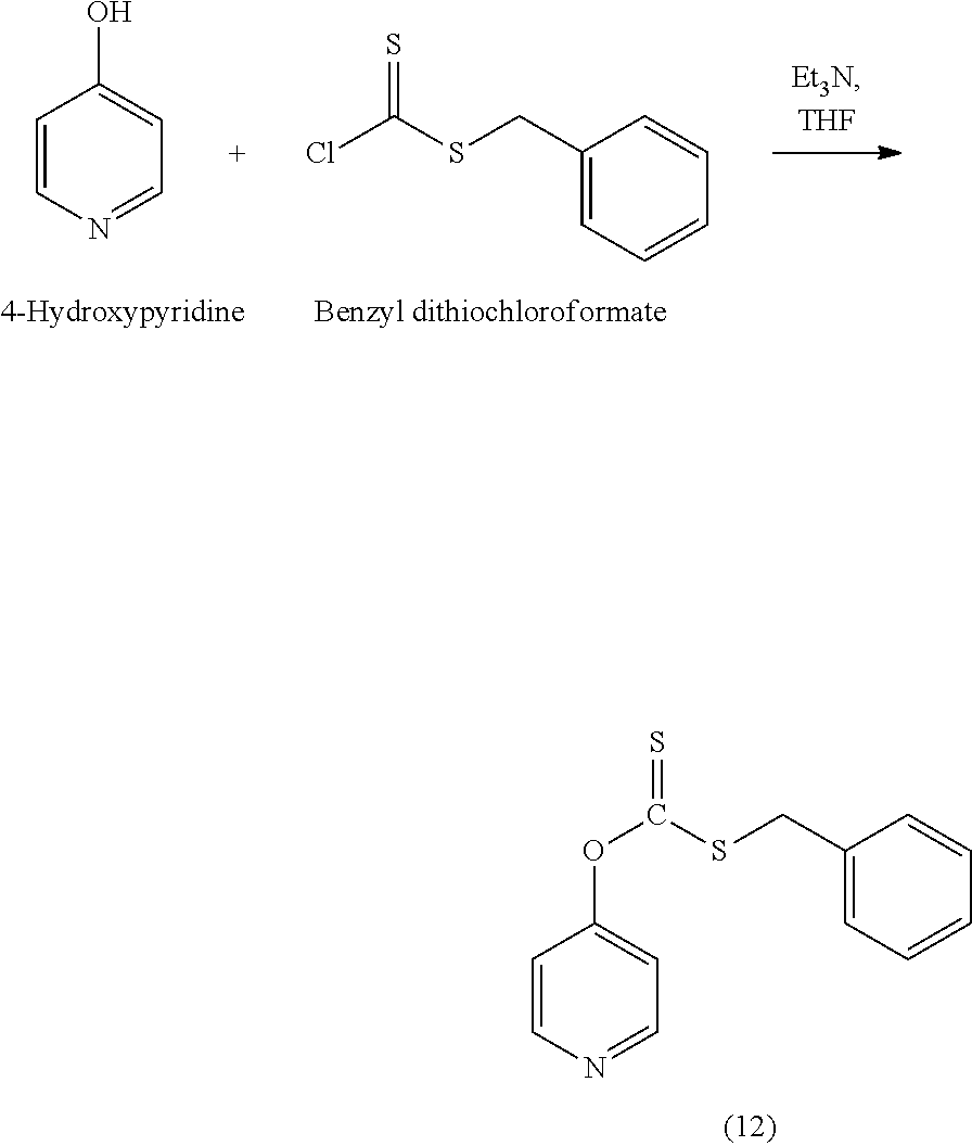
C1=CN=CC=C1O.ClC(SCC1=CC=CC=C1)=S.O(C(SCC1=CC=CC=C1)=S)C1=CC=NC=C1
